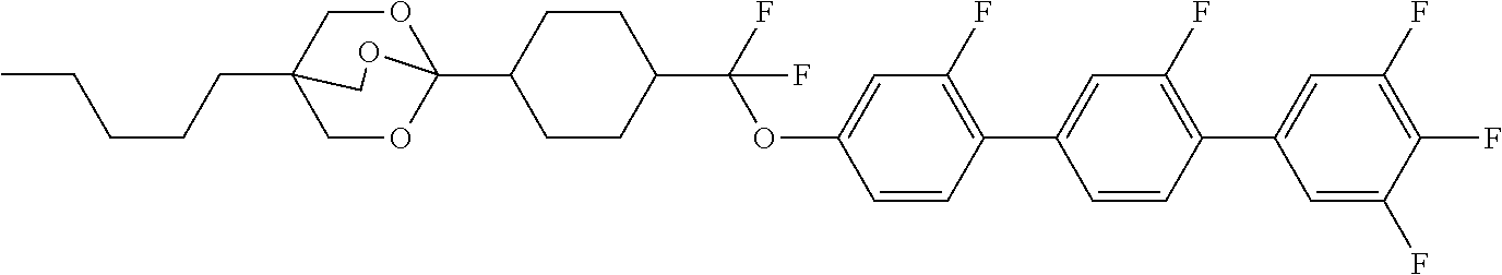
C(CC12COC(C3CCC(C(OC4=CC(F)=C(C5=CC(F)=C(C6=CC(F)=C(F)C(F)=C6)C=C5)C=C4)(F)F)CC3)(OC1)OC2)CCC
